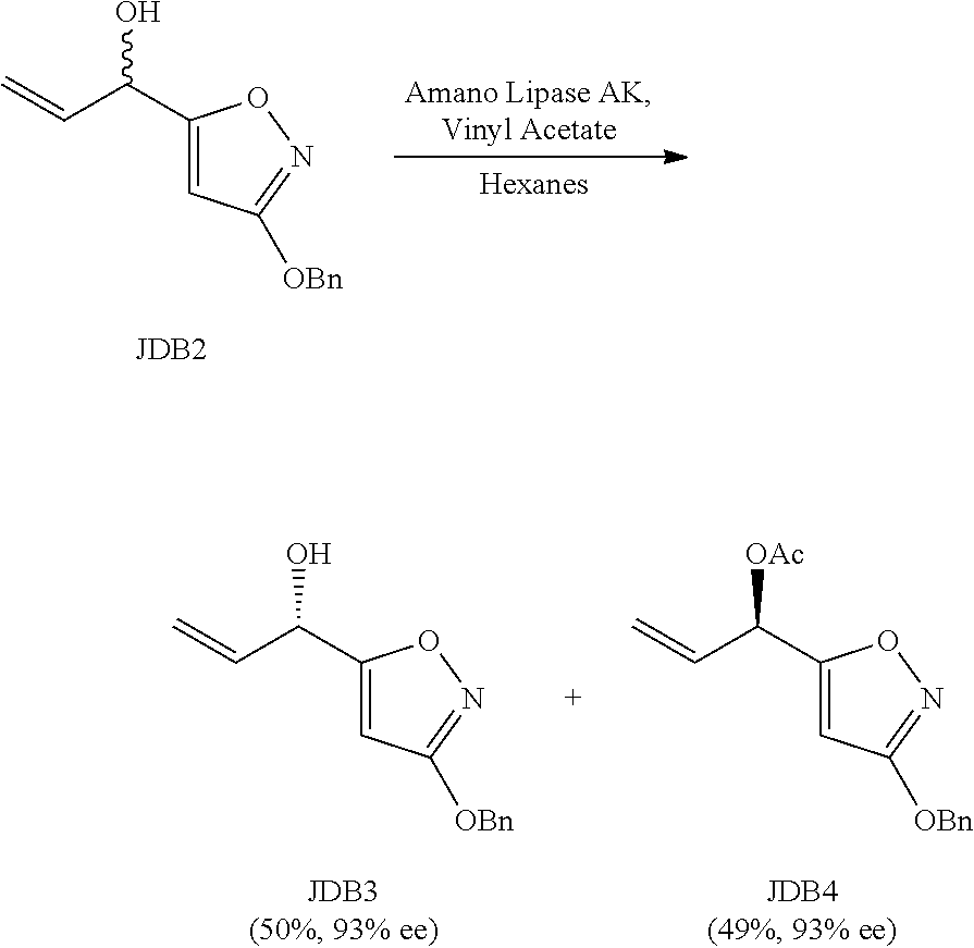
C1(C(C=C)O)=CC([OBn])=NO1.C1(C(C=C)O)=CC([OBn])=NO1.C1(C(C=C)[OAc])=CC([OBn])=NO1
